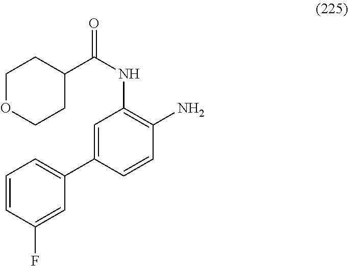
C(NC1=C(N)C=CC(C2=CC=CC(F)=C2)=C1)(=O)C1CCOCC1
